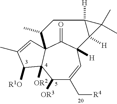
C1([OR3])C(C[R4])=CC2([H])C(=O)C3(C1([OR2])C([R1O])C(C)=C3)C(C)CC1([H])C2([H])C1(C)C
